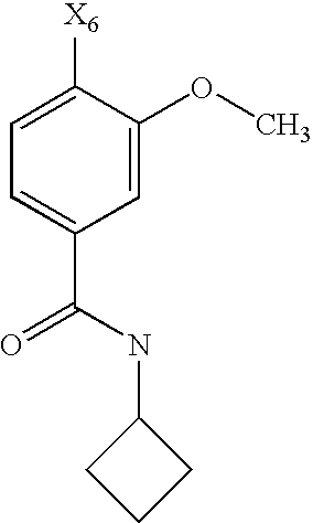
C1=C([X6])C(OC)=CC(C(NC2CCC2)=O)=C1
